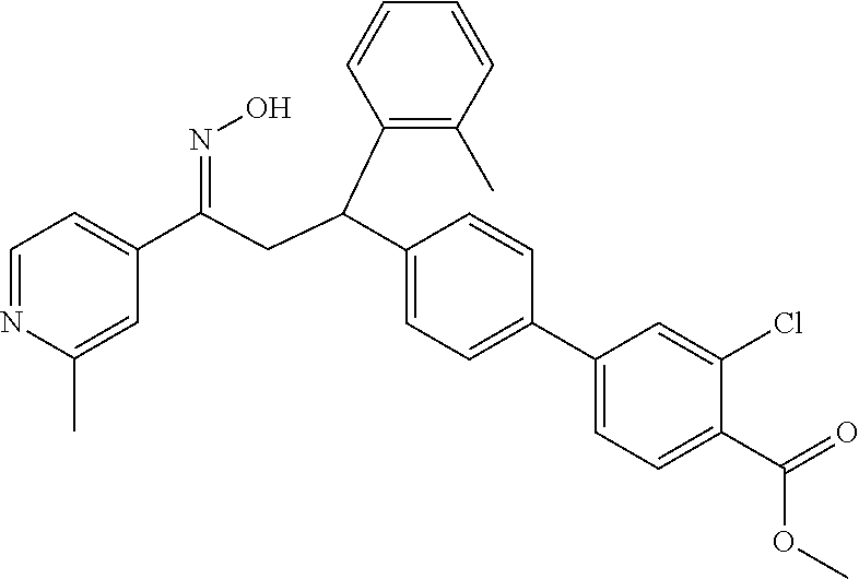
C1=NC(C)=CC(C(CC(C2=CC=C(C3=CC=C(C(=O)OC)C(Cl)=C3)C=C2)C2=C(C)C=CC=C2)=NO)=C1
